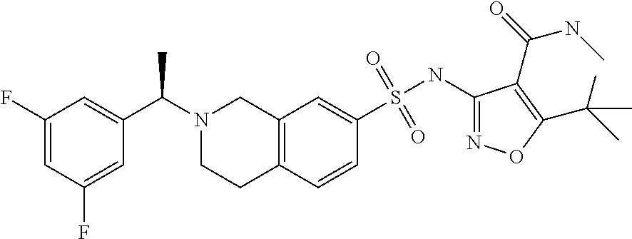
C1(NS(C2=CC3=C(C=C2)CCN(C(C2=CC(F)=CC(F)=C2)C)C3)(=O)=O)=NOC(C(C)(C)C)=C1C(=O)NC
